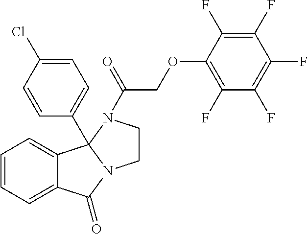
C12=CC=CC=C1C1(C3=CC=C(Cl)C=C3)N(C2=O)CCN1C(COC1=C(F)C(F)=C(F)C(F)=C1F)=O
